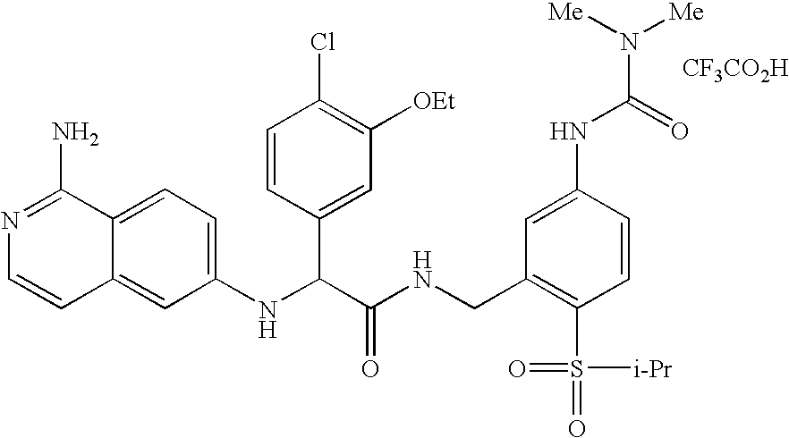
C1(NC(C(NCC2=C(S([i-Pr])(=O)=O)C=CC(NC(=O)N([Me])[Me])=C2)=O)C2=CC([OEt])=C(Cl)C=C2)=CC=C2C(=C1)C=CN=C2N.[CF3CO2H]
